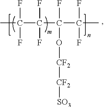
CC(F)(F)C(C(C(C)(F)F)(F)O[CF2][CF2][SO3])(F)F
